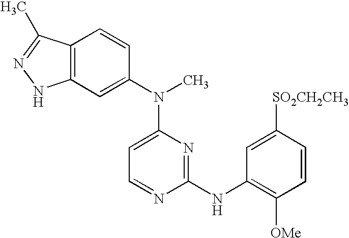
C12=C(C=C(N(C3=CC=NC(NC4=C([OMe])C=CC([SO2CH2CH3])=C4)=N3)C)C=C1)NN=C2C
